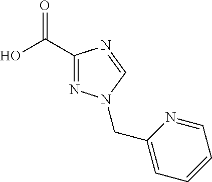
C1(C(O)=O)=NN(CC2=CC=CC=N2)C=N1
